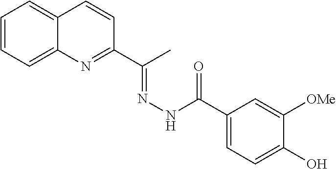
C12=CC=CC=C1N=C(C(C)=NNC(=O)C1=CC=C(O)C([OMe])=C1)C=C2
